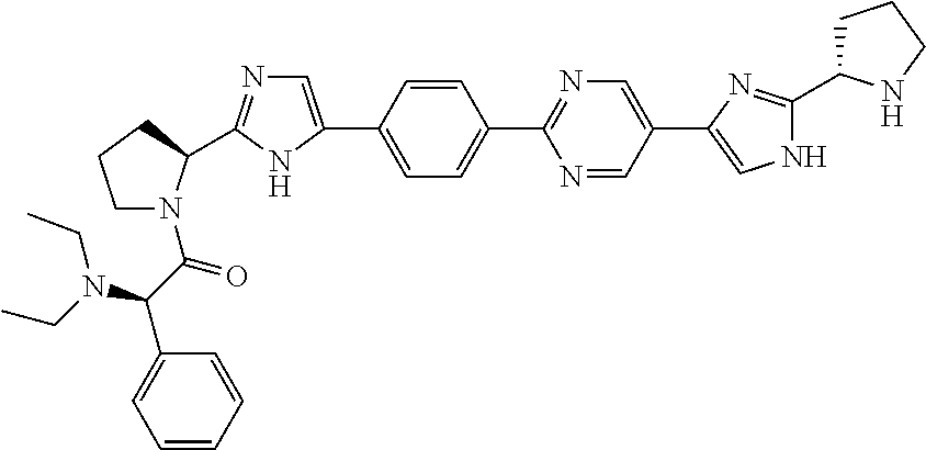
C1=C(C2=CN=C(C3N(C(C(N(CC)CC)C4=CC=CC=C4)=O)CCC3)N2)C=CC(C2=NC=C(C3=CNC(C4CCCN4)=N3)C=N2)=C1
